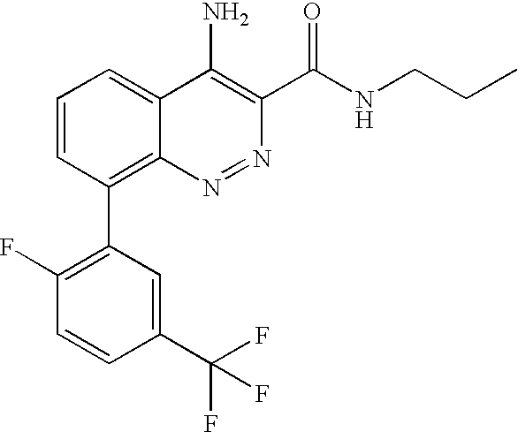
C1(C(F)(F)F)=CC(C2=C3C(=CC=C2)C(N)=C(C(NCCC)=O)N=N3)=C(F)C=C1
